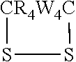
S1[CR4W4C]S1
